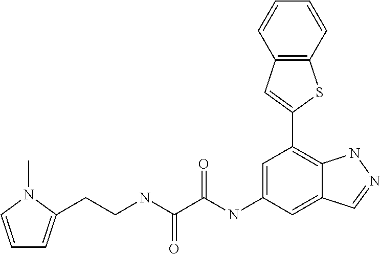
N(C(=O)C(=O)NC1=CC(C2=CC3=C(S2)C=CC=C3)=C2C(=C1)C=NN2)CCC1=CC=CN1C
